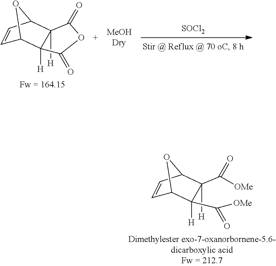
C1=CC2C3([H])C([H])(C1O2)C(=O)OC3=O.[SOCl2].C1=CC2C([H])(C(=O)[OMe])C([H])(C(=O)[OMe])C1O2
